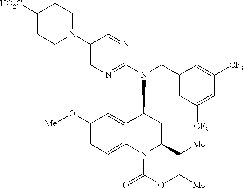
C1(O[Me])=CC=C2C(=C1)C(N(C1=NC=C(N3CCC([HO2C])CC3)C=N1)CC1=CC([CF3])=CC([CF3])=C1)CC(C[Me])N2C(OC[Me])=O
